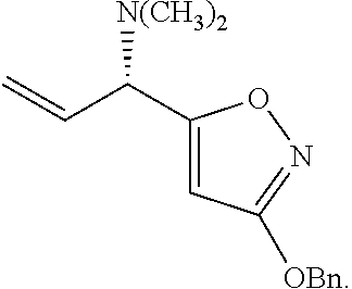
C=CC([N(CH3)2])C1=CC([OBn])=NO1
